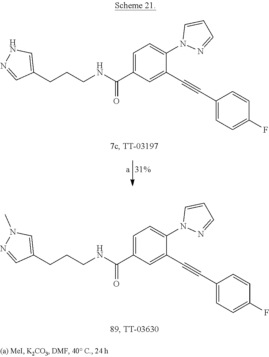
N(C(C1=CC=C(N2N=CC=C2)C(C#CC2=CC=C(F)C=C2)=C1)=O)CCCC1=CNN=C1.N(C(C1=CC=C(N2N=CC=C2)C(C#CC2=CC=C(F)C=C2)=C1)=O)CCCC1=CN(C)N=C1
